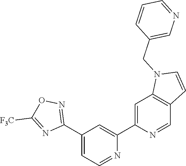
N1=CC=C(C2=NOC([F3C])=N2)C=C1C1=CC2=C(C=N1)C=CN2CC1=CN=CC=C1
